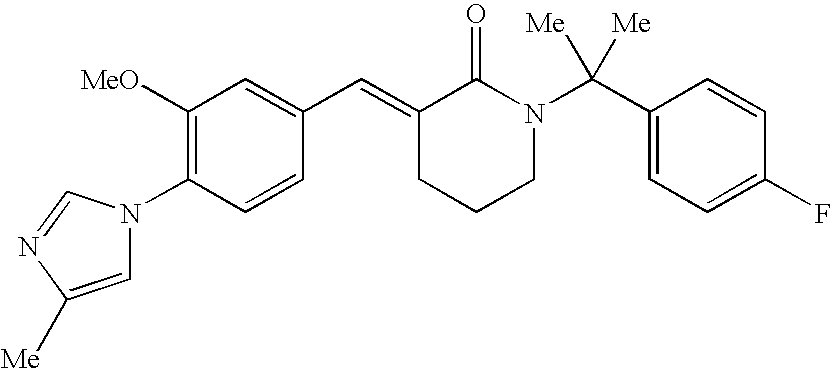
C1=CC(N2C=C([Me])N=C2)=C([OMe])C=C1C=C1CCCN(C(C2=CC=C(F)C=C2)([Me])[Me])C1=O
